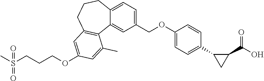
CS(CCCOC1=CC2=C(C3=CC(COC4=CC=C(C5CC5C(O)=O)C=C4)=CC=C3CCC2)C(C)=C1)(=O)=O
